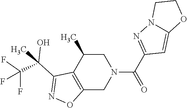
C12=C(C(C)CN(C(C3=NN4C(=C3)OCC4)=O)C1)C(C(O)(C(F)(F)F)C)=NO2
